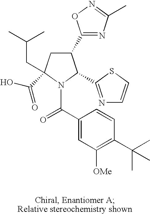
C1(C2=NC(C)=NO2)CC(CC(C)C)(C(O)=O)N(C(C2=CC([OMe])=C(C(C)(C)C)C=C2)=O)C1C1=NC=CS1
